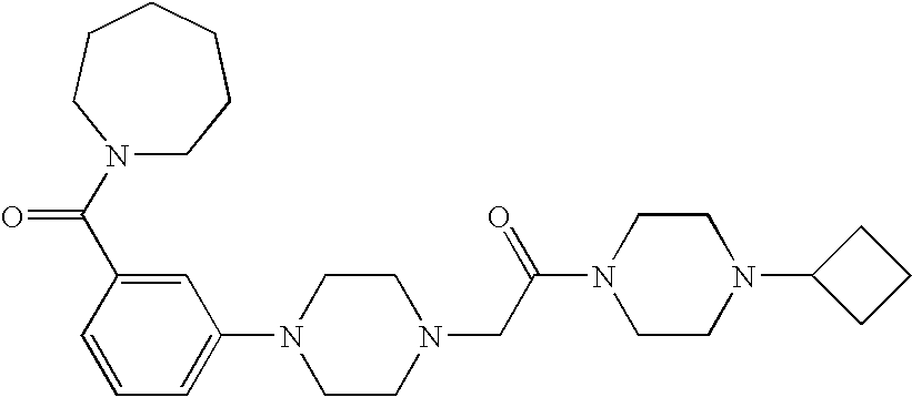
C1(N2CCN(CC(N3CCN(C4CCC4)CC3)=O)CC2)=CC=CC(C(N2CCCCCC2)=O)=C1
